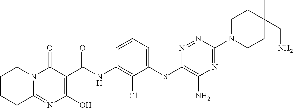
C12=NC(O)=C(C(NC3=C(Cl)C(SC4=C(N)N=C(N5CCC(C)(CN)CC5)N=N4)=CC=C3)=O)C(=O)N1CCCC2
